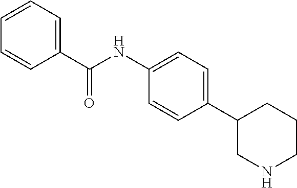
C1(C(NC2=CC=C(C3CNCCC3)C=C2)=O)=CC=CC=C1
